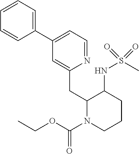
C1=CC=C(C2=CC=NC(CC3N(C(OCC)=O)CCCC3NS(C)(=O)=O)=C2)C=C1
